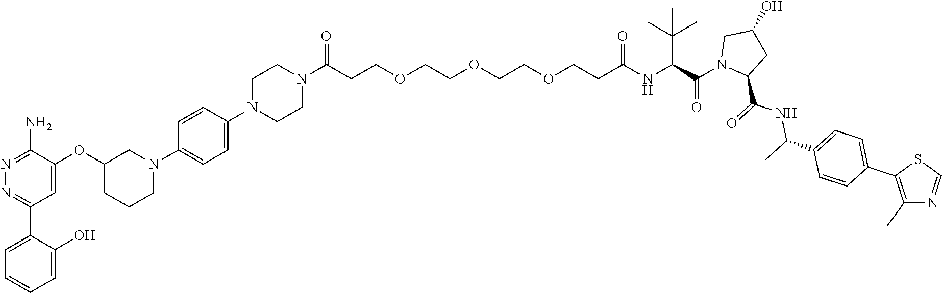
N1=C(N)C(OC2CCCN(C3=CC=C(N4CCN(C(CCOCCOCCOCCC(NC(C(N5CC(O)CC5C(NC(C5=CC=C(C6=C(C)N=CS6)C=C5)C)=O)=O)C(C)(C)C)=O)=O)CC4)C=C3)C2)=CC(C2=CC=CC=C2O)=N1
